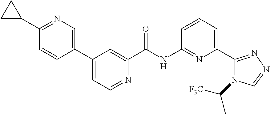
C1(C2=CC=NC(C(NC3=NC(C4=NN=CN4C([F3C])C)=CC=C3)=O)=C2)=CN=C(C2CC2)C=C1
